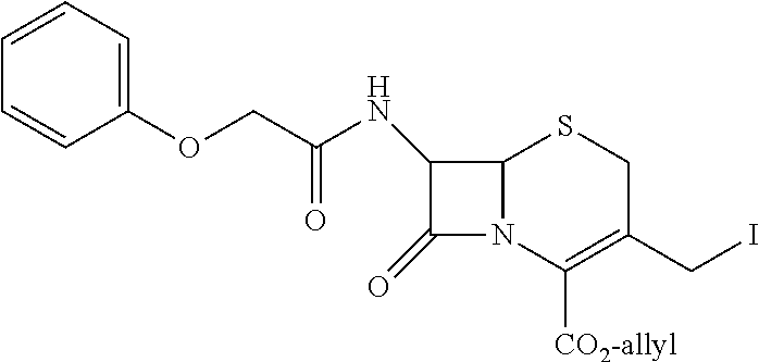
C1(OCC(=O)NC2C(=O)N3C2SCC(CI)=C3[CO2-allyl])=CC=CC=C1
